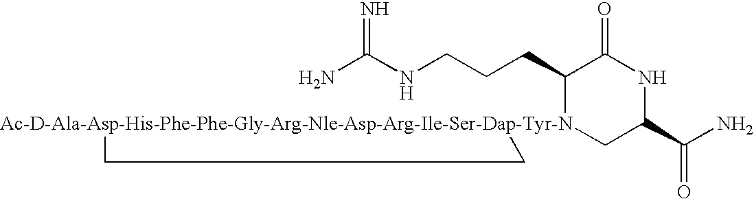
NC(NCCCC1[Ac-D-Ala-Asp-His-Phe-Phe-Gly-Arg-Nle-Asp-Arg-Ile-Ser-Dap-Tyr-N]2(CC(C(N)=O)NC1=O)CC2)=N
